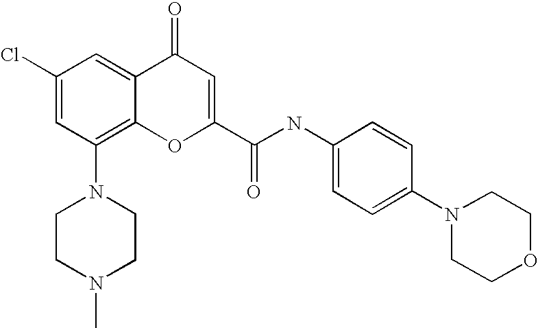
N1(C2=C3C(=CC(Cl)=C2)C(=O)C=C(C(NC2=CC=C(N4CCOCC4)C=C2)=O)O3)CCN(C)CC1
